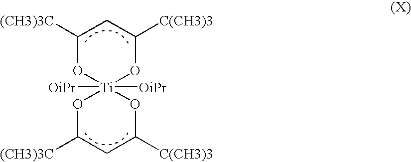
C1([(CH3)3C])O[Ti]2([OiPr])([OiPr])(OC([C(CH3)3])C1)OC([(CH3)3C])CC([C(CH3)3])O2
